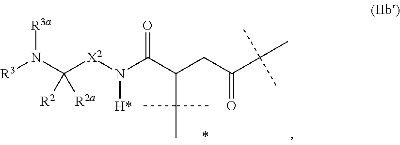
[R3]N(C([X2]N(C(C(CC(C(C)(C)C)=O)C(C)(C)C)=O)[H*])([R2a])[R2])[R3a]
